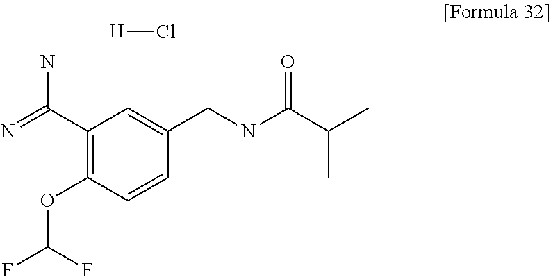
C1(C(=N)N)=C(OC(F)F)C=CC(CNC(C(C)C)=O)=C1.[H]Cl
